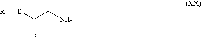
NCC([D][R1])=O
